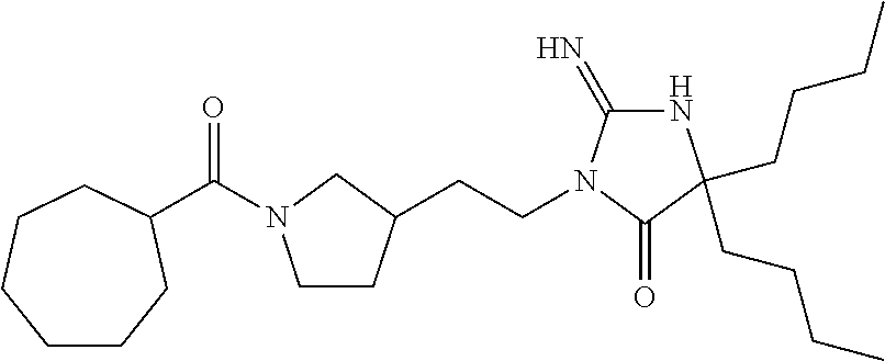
N1C(=N)N(CCC2CCN(C(=O)C3CCCCCC3)C2)C(=O)C1(CCCC)CCCC
